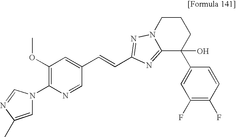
N1(C2=C(OC)C=C(C=CC3=NN4CCCC(C5=CC(F)=C(F)C=C5)(O)C4=N3)C=N2)C=C(C)N=C1
